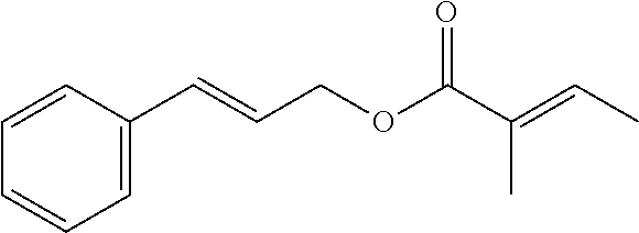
C1=CC=CC=C1C=CCOC(C(=CC)C)=O
